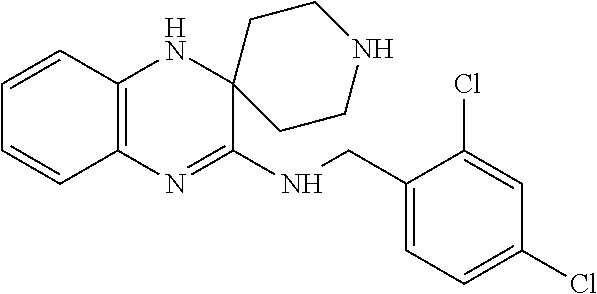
C12=C(N=C(NCC3=CC=C(Cl)C=C3Cl)C3(N1)CCNCC3)C=CC=C2
